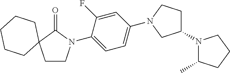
C1CN(C2=CC=C(N3CCC(N4C(C)CCC4)C3)C=C2F)C(=O)C12CCCCC2
